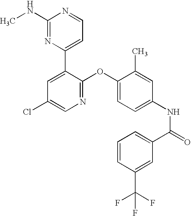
C1(NC)=NC(C2=CC(Cl)=CN=C2OC2=CC=C(NC(=O)C3=CC=CC(C(F)(F)F)=C3)C=C2C)=CC=N1
